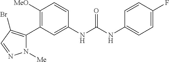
C1([OMe])=C(C2=C(Br)C=NN2[Me])C=C(NC(=O)NC2=CC=C(F)C=C2)C=C1
